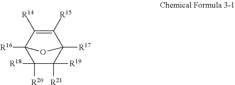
C12([R17])C([R15])=C([R14])C([R16])(C([R20])([R18])C1([R21])[R19])O2
